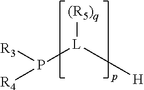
[(R5)q][L]([H])P([R3])[R4]
